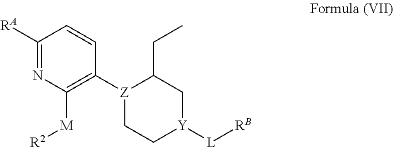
C1([RA])=NC([M][R2])=C([Z]2CC[Y]([L][RB])CC2CC)C=C1
